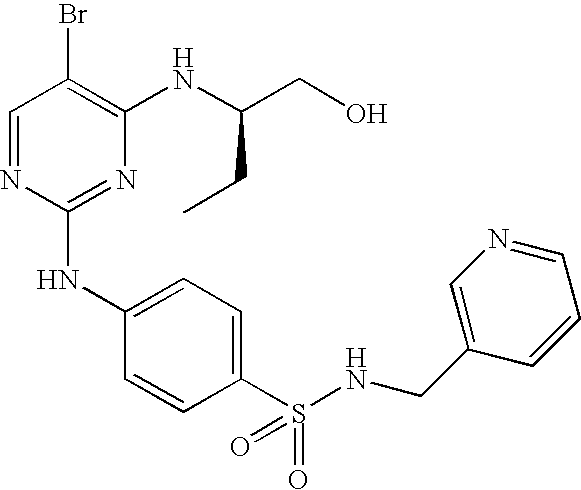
C1=NC(NC2=CC=C(S(=O)(=O)NCC3=CN=CC=C3)C=C2)=NC(NC(CO)CC)=C1Br
